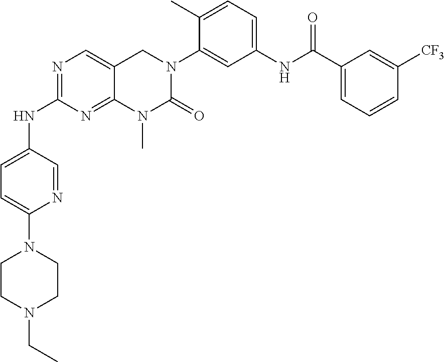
N1=C(NC2=CC=C(N3CCN(CC)CC3)N=C2)N=C2C(=C1)CN(C1=CC(NC(C3=CC=CC([CF3])=C3)=O)=CC=C1C)C(=O)N2C
